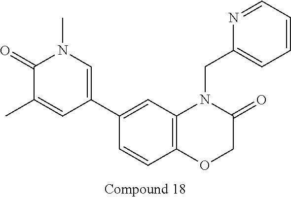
C1=CC2=C(C=C1C1=CN(C)C(=O)C(C)=C1)N(CC1=CC=CC=N1)C(=O)CO2
